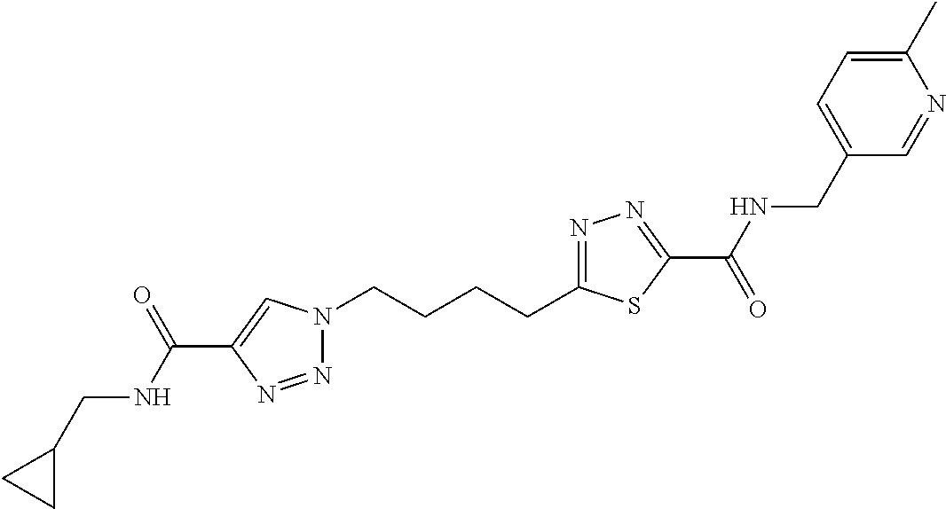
N1(CCCCC2=NN=C(C(=O)NCC3=CC=C(C)N=C3)S2)N=NC(C(NCC2CC2)=O)=C1
